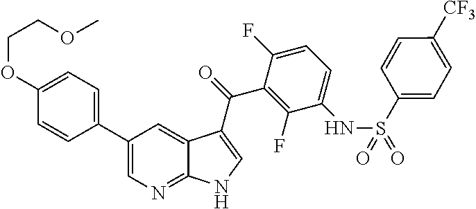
C1(C2=CC=C(OCCOC)C=C2)=CN=C2C(=C1)C(C(=O)C1=C(F)C(NS(C3=CC=C([CF3])C=C3)(=O)=O)=CC=C1F)=CN2
